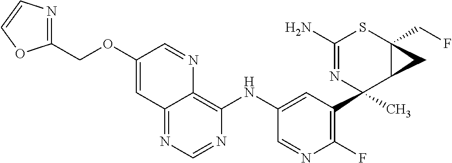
C12=NC=NC(NC3=CC(C4(C)N=C(N)SC5(CF)C4C5)=C(F)N=C3)=C1N=CC(OCC1=NC=CO1)=C2
